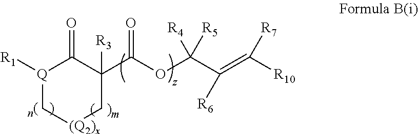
[R1][Q]1C(=O)C(C(OC(C(=C([R10])[R7])[R6])([R4])[R5])=O)([R3])C[(Q2)x]C1
